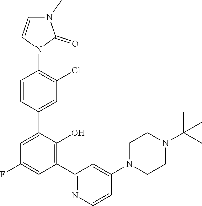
C1(F)=CC(C2=NC=CC(N3CCN(C(C)(C)C)CC3)=C2)=C(O)C(C2=CC(Cl)=C(N3C(=O)N(C)C=C3)C=C2)=C1
